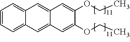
C1=CC=C2C(=C1)C=C1C(=C2)C=C(OCC)C(OCC)=C1
